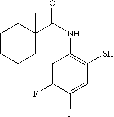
C1CCCC(C(NC2=C(S)C=C(F)C(F)=C2)=O)(C)C1
